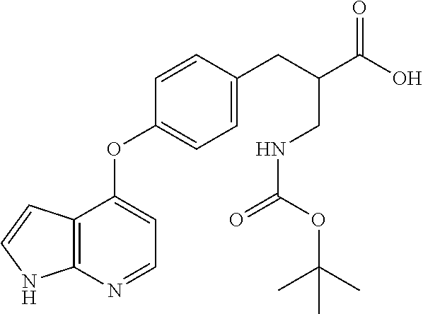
C12=C(N=CC=C1OC1=CC=C(CC(C(=O)O)CNC(OC(C)(C)C)=O)C=C1)NC=C2
